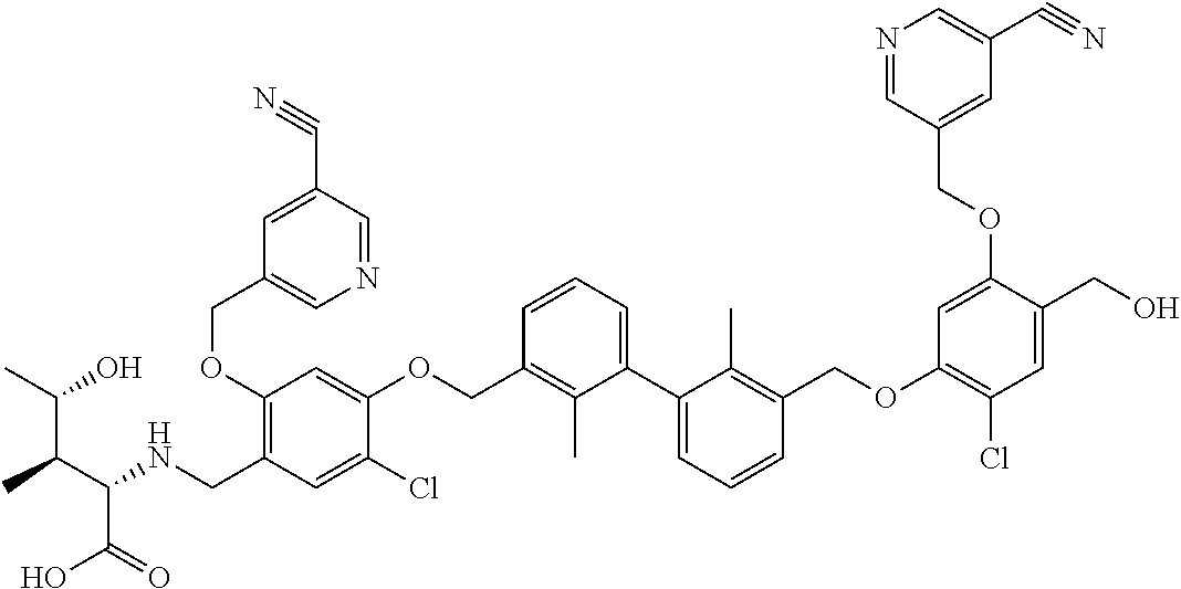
C(C(NCC1=C(OCC2=CN=CC(C#N)=C2)C=C(OCC2=C(C)C(C3=CC=CC(COC4=C(Cl)C=C(CO)C(OCC5=CC(C#N)=CN=C5)=C4)=C3C)=CC=C2)C(Cl)=C1)C(O)=O)(C(C)O)C
